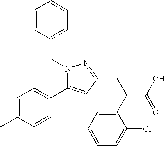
N1(CC2=CC=CC=C2)C(C2=CC=C(C)C=C2)=CC(CC(C(O)=O)C2=CC=CC=C2Cl)=N1
